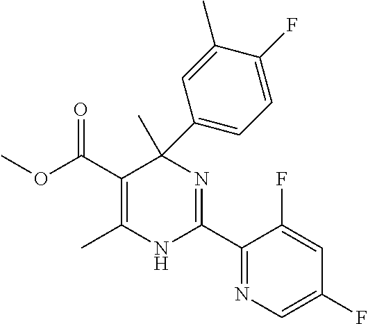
C(C1=C(C)NC(C2=NC=C(F)C=C2F)=NC1(C)C1=CC=C(F)C(C)=C1)(=O)OC
